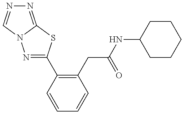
N1=C(C2=C(CC(NC3CCCCC3)=O)C=CC=C2)SC2=NN=CN12
